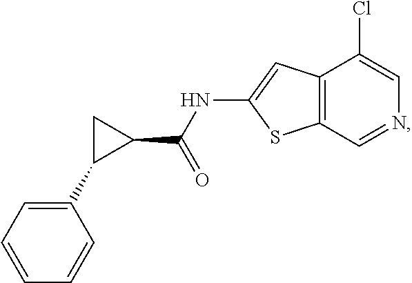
C1=CC=CC(C2C(C(NC3=CC4=C(C=NC=C4Cl)S3)=O)C2)=C1
